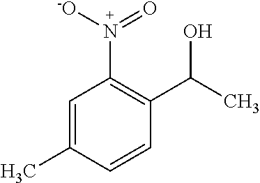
C1=C(C)C=CC(C(C)O)=C1N([-O])=O
